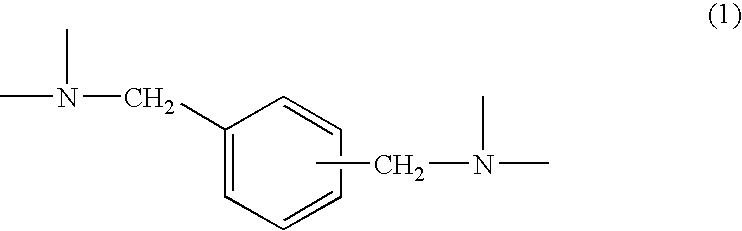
C1=CC=CC(CN(C)C)=C1.CCN(C)C
